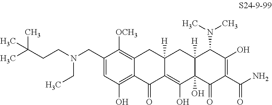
C1=C(CN(CCC(C)(C)C)CC)C([OCH3])=C2C(=C1O)C(=O)C1=C(O)C3(O)C([H])(CC1([H])C2)C(N(C)C)C(O)=C(C(N)=O)C3=O
